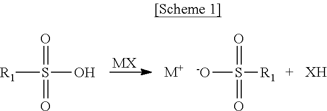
[R1]S(O)(=O)=O.[MX].[-O]S([R1])(=O)=O.[M+].[XH]
